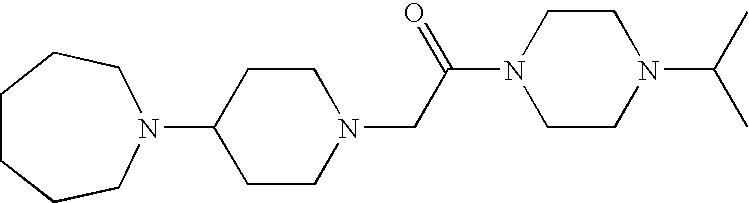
C1CN(CC(N2CCN(C(C)C)CC2)=O)CCC1N1CCCCCC1
